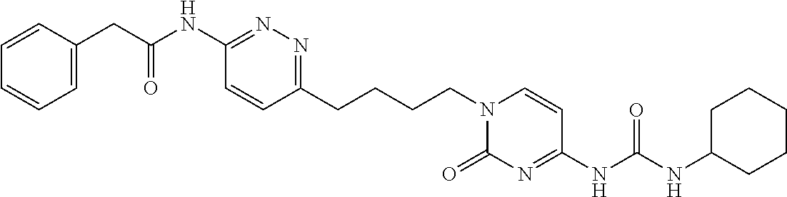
C1=CC(CC(NC2=NN=C(CCCCN3C(=O)N=C(NC(NC4CCCCC4)=O)C=C3)C=C2)=O)=CC=C1
